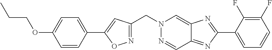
N1=C(CN2N=CC3=NC(C4=CC=CC(F)=C4F)=NC3=C2)C=C(C2=CC=C(OCCC)C=C2)O1
